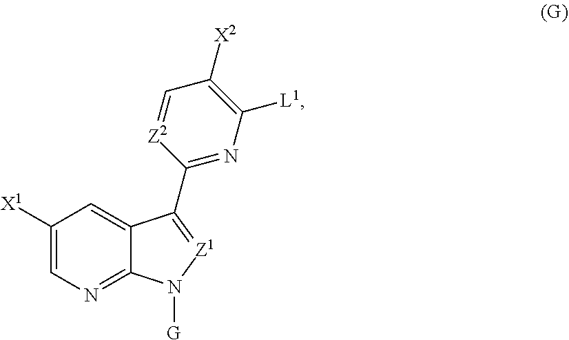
C1([X1])=CN=C2C(=C1)C(C1=NC([L1])=C([X2])C=[Z2]1)=[Z1]N2[G]
